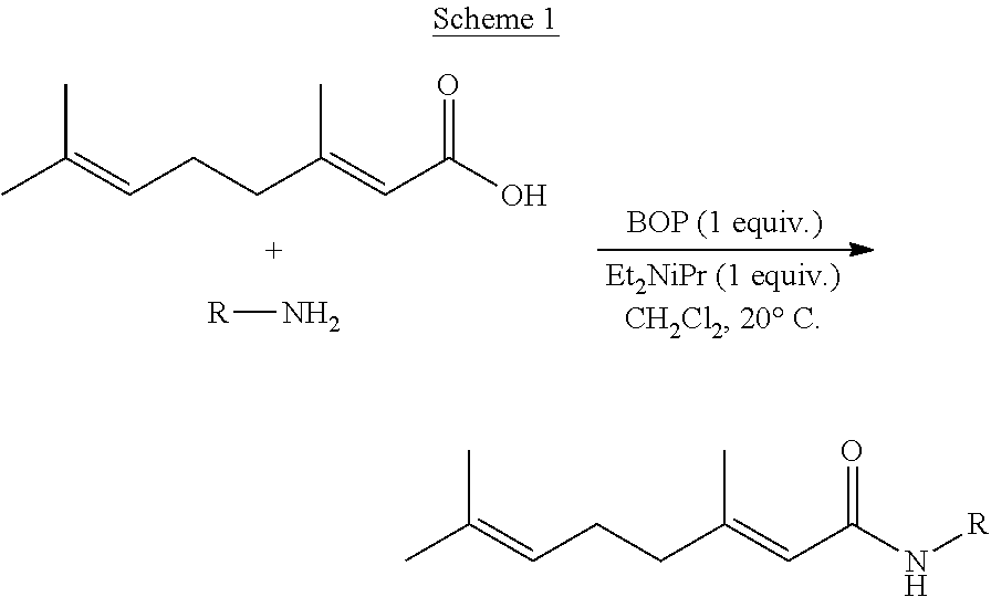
CC(=CCCC(=CC(O)=O)C)C.[R]N.CC(=CCCC(=CC(N[R])=O)C)C
